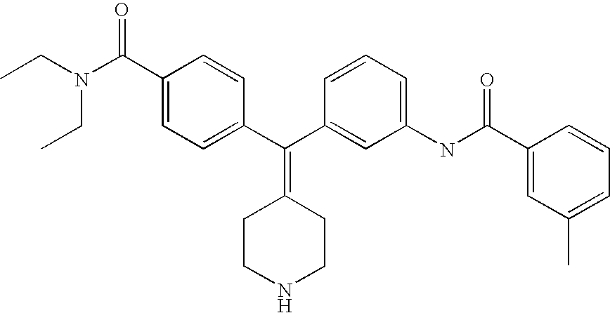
CCN(CC)C(C1=CC=C(C(C2=CC(NC(C3=CC(C)=CC=C3)=O)=CC=C2)=C2CCNCC2)C=C1)=O
